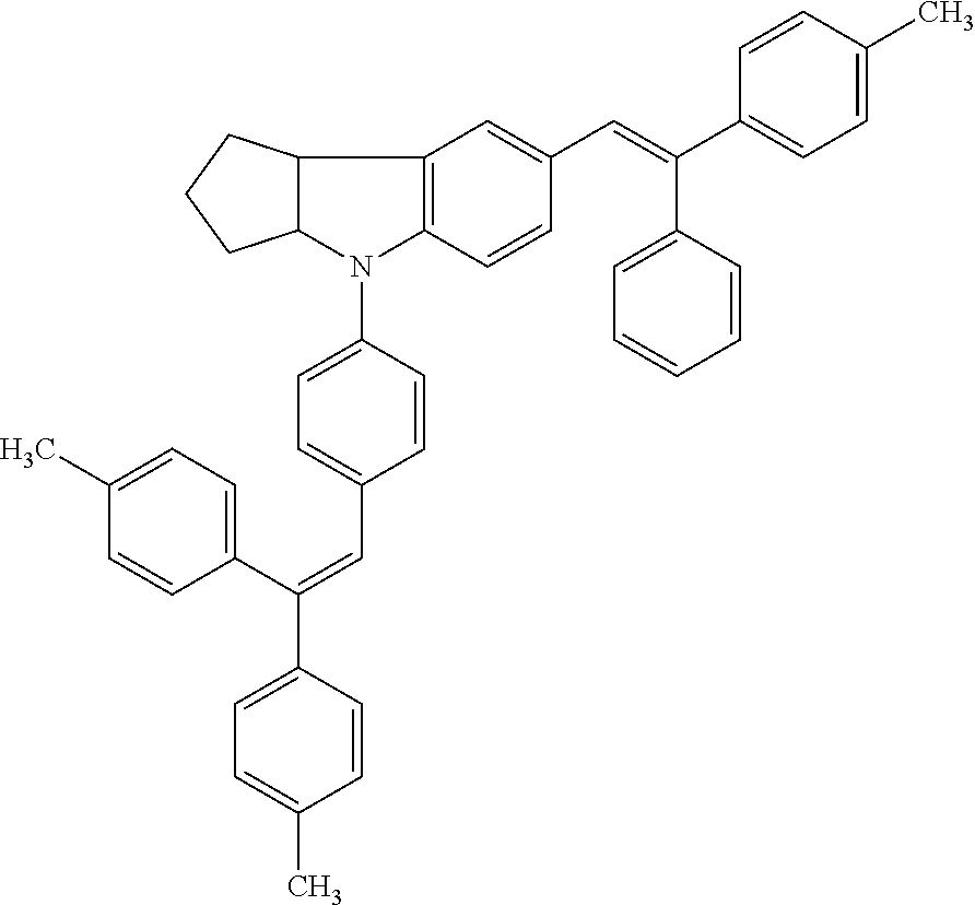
C1=CC(C(C2=CC=C(C)C=C2)=CC2=CC=C(N3C4=C(C5C3CCC5)C=C(C=C(C3=CC=C(C)C=C3)C3=CC=CC=C3)C=C4)C=C2)=CC=C1C
